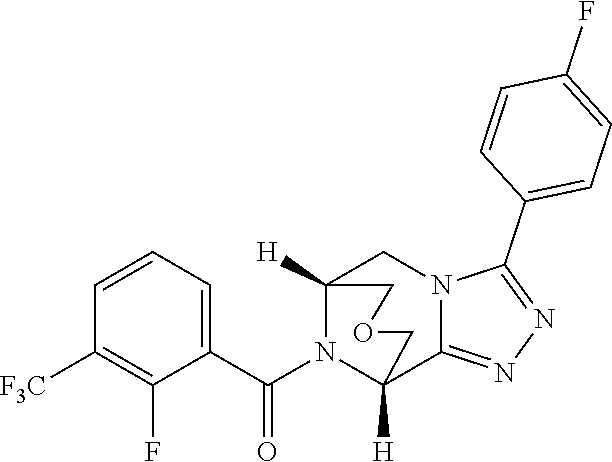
C1=CC=C(C(N2C3([H])C4=NN=C(C5=CC=C(F)C=C5)N4CC2([H])COC3)=O)C(F)=C1[F3C]
